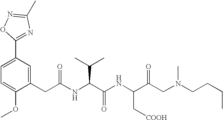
C1=C(OC)C(CC(NC(C(NC(C(CN(C)CCCC)=O)C[COOH])=O)C(C)C)=O)=CC(C2=NC(C)=NO2)=C1
